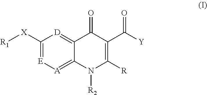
C1([X][R1])=[E][A]=C2C(=[D]1)C(=O)C(C([Y])=O)=C([R])N2[R2]
